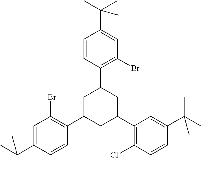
C1=C(C(C)(C)C)C=CC(C2CC(C3=C(Cl)C=CC(C(C)(C)C)=C3)CC(C3=C(Br)C=C(C(C)(C)C)C=C3)C2)=C1Br
